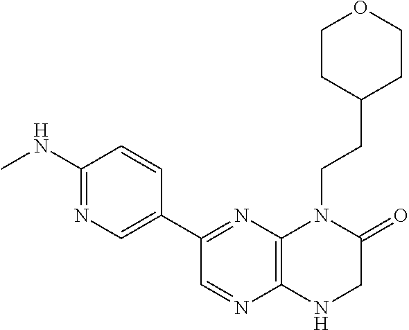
C1(C2=NC3=C(N=C2)NCC(=O)N3CCC2CCOCC2)=CN=C(NC)C=C1
